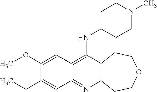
C12=C(C(NC3CCN(C)CC3)=C3C(=N1)C=C(CC)C(OC)=C3)CCOCC2
